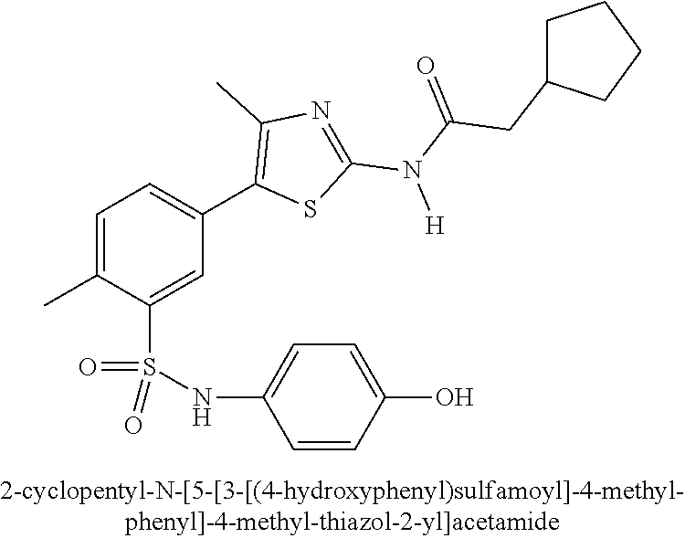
C1=C(C)C(S(NC2=CC=C(O)C=C2)(=O)=O)=CC(C2=C(C)N=C(N(C(=O)CC3CCCC3)[H])S2)=C1
